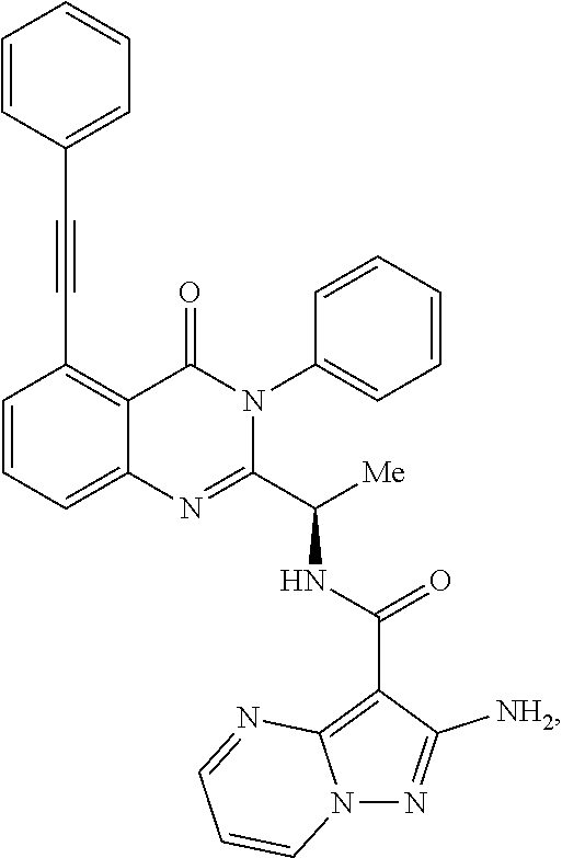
C1=CC=C2C(=C1C#CC1=CC=CC=C1)C(=O)N(C1=CC=CC=C1)C(C([Me])NC(C1=C3N(N=C1[NH2])C=CC=N3)=O)=N2
